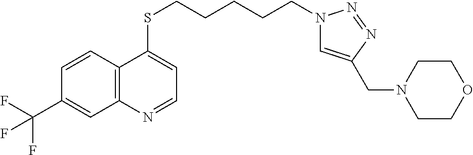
C12=C(C=CC(C(F)(F)F)=C1)C(SCCCCCN1C=C(CN3CCOCC3)N=N1)=CC=N2
